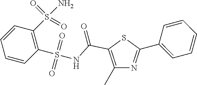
C1=CC=CC(S(=O)(=O)NC(C2=C(C)N=C(C3=CC=CC=C3)S2)=O)=C1S(N)(=O)=O
